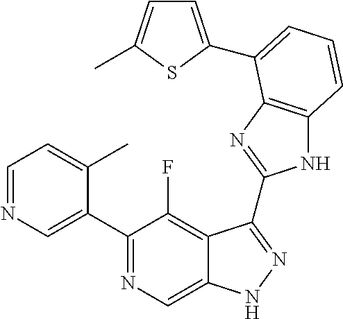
C1=NC=C(C2=NC=C3C(=C2F)C(C2=NC4=C(N2)C=CC=C4C2=CC=C(C)S2)=NN3)C(C)=C1
